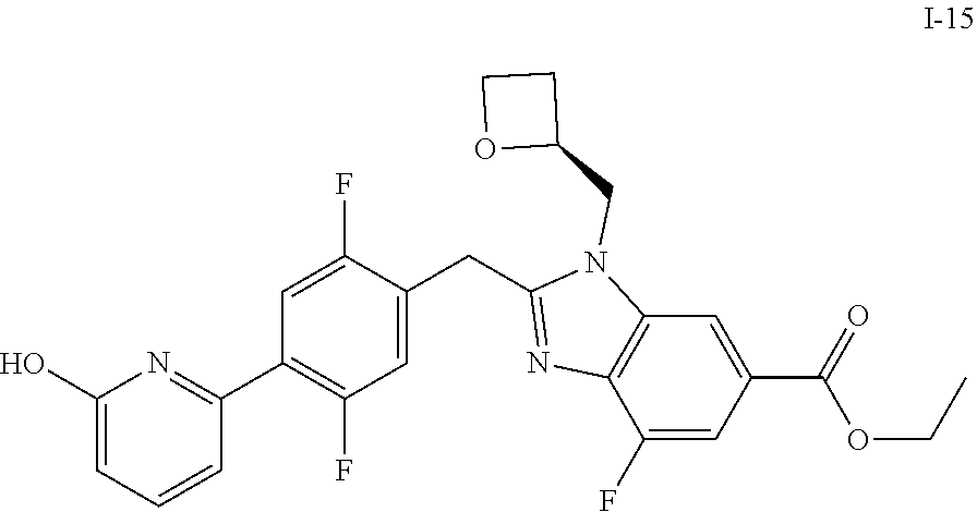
C1(O)=CC=CC(C2=C(F)C=C(CC3=NC4=C(N3CC3CCO3)C=C(C(=O)OCC)C=C4F)C(F)=C2)=N1
